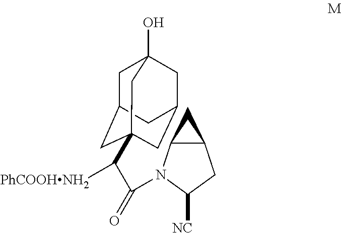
C1C2CC3(C(C(N4C5C(CC4[NC])C5)=O)[PhCOOHNH2])CC(CC1(O)C3)C2
